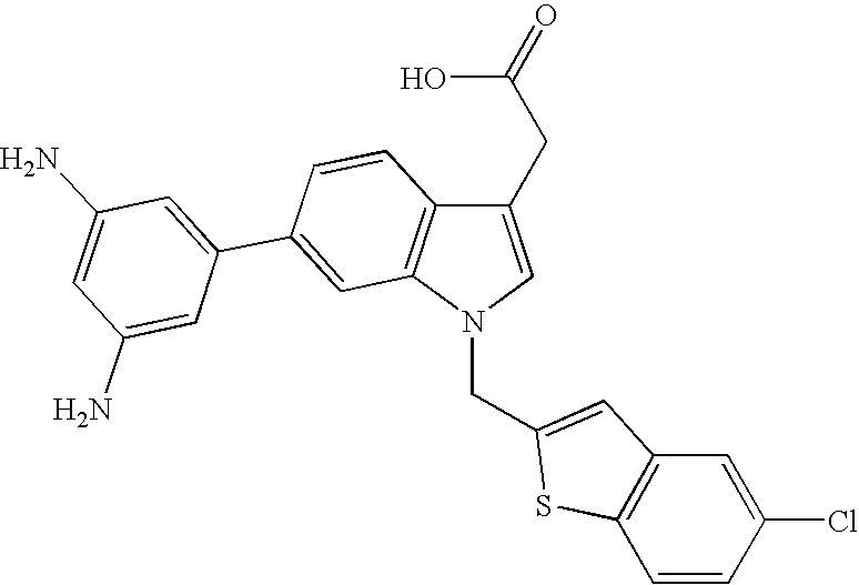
C(N1C=C(CC(=O)O)C2=C1C=C(C1=CC(N)=CC(N)=C1)C=C2)C1=CC2=C(C=CC(Cl)=C2)S1
